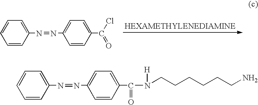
C1=CC(N=NC2=CC=C(C(Cl)=O)C=C2)=CC=C1.C1=CC(N=NC2=CC=C(C(N([H])CCCCCCN)=O)C=C2)=CC=C1
